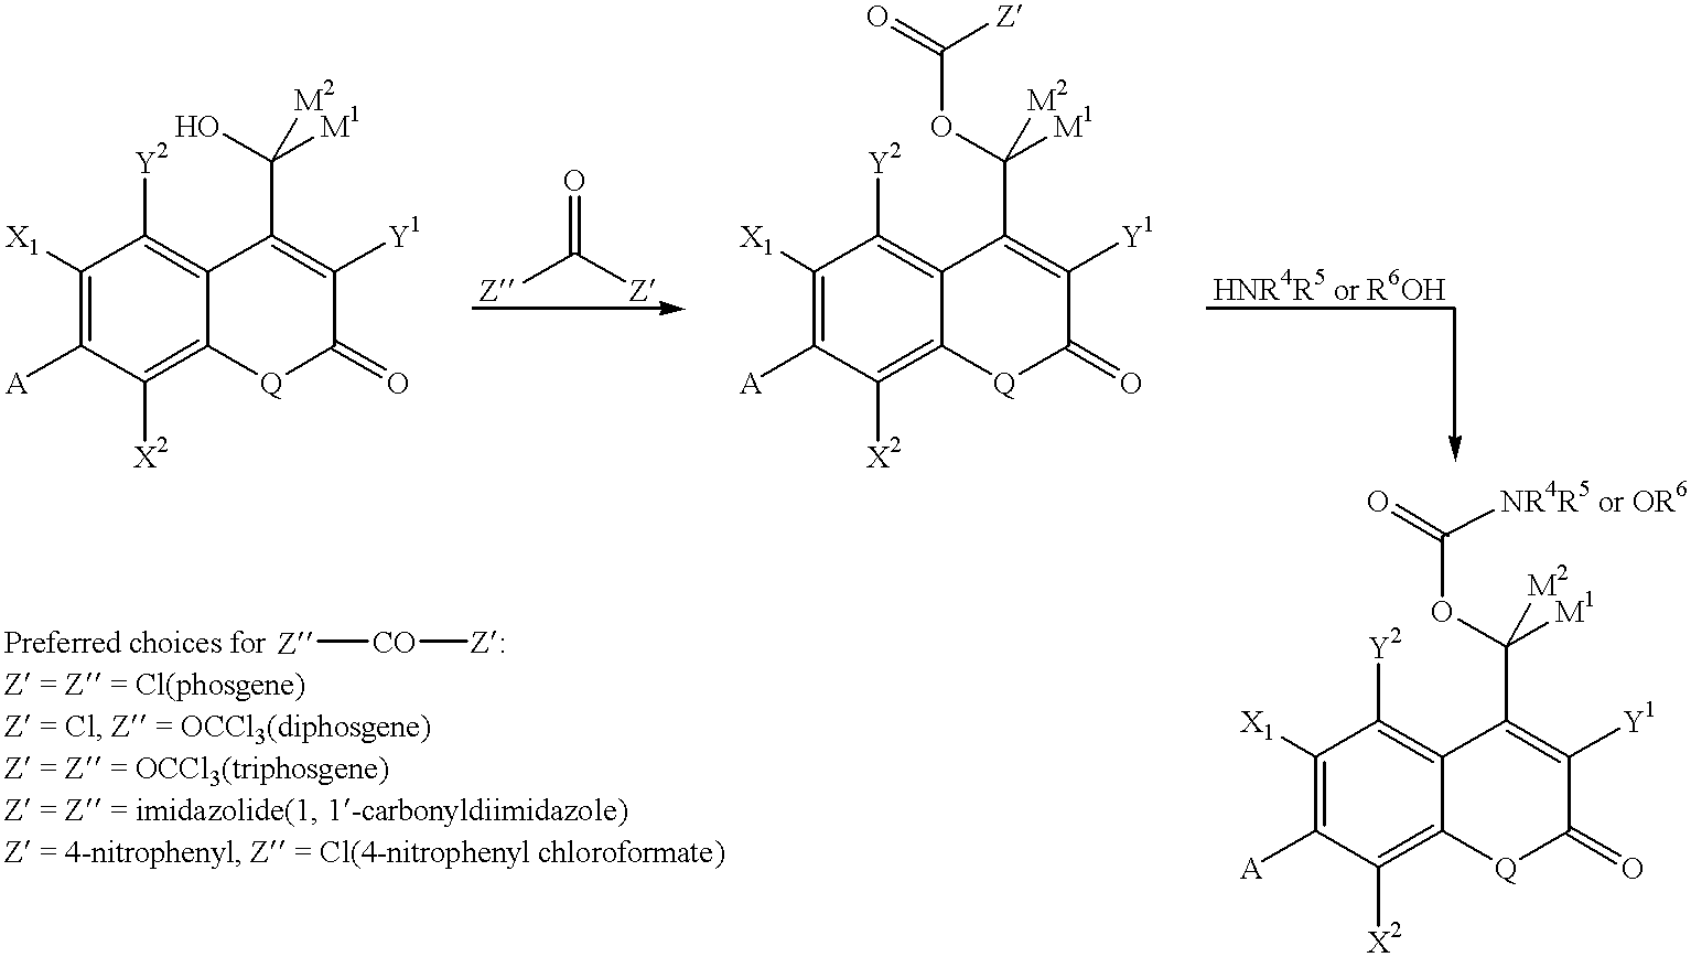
C1([X1])=C([A])C([X2])=C2C(=C1[Y2])C(C(O)([M1])[M2])=C([Y1])C(=O)[Q]2.O=C([Z])[Z].C1([X1])=C([A])C([X2])=C2C(=C1[Y2])C(C(OC(=O)[Z])([M1])[M2])=C([Y1])C(=O)[Q]2.C1([X1])=C([A])C([X2])=C2C(=C1[Y2])C(C(OC(=O)[NR4R5 or OR6])([M1])[M2])=C([Y1])C(=O)[Q]2.[Z][CO][Z:]
